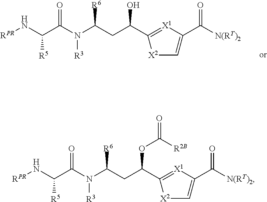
N(C(C(N(C(CC(C1=[X1]C(C([N(RT)2])=O)=C[X2]1)O)[R6])[R3])=O)[R5])[RPR].N(C(C(N(C(CC(C1=[X1]C(C([N(RT)2])=O)=C[X2]1)OC([R2B])=O)[R6])[R3])=O)[R5])[RPR]
